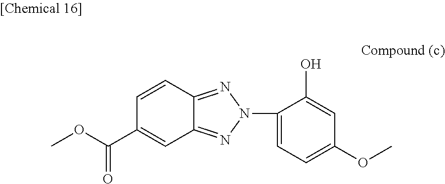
C1=CC2=NN(C3=CC=C(OC)C=C3O)N=C2C=C1C(OC)=O
